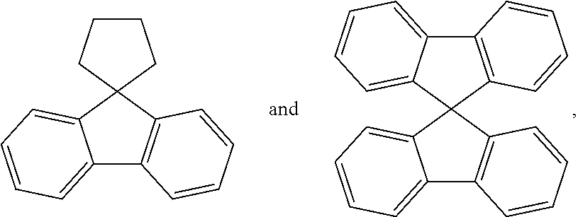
C1CCC2(C1)C1=C(C3=CC=CC=C32)C=CC=C1.C12=C(C3(C4=CC=CC=C14)C1=C(C4=CC=CC=C43)C=CC=C1)C=CC=C2
